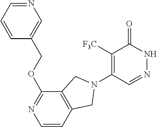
C1([F3C])=C(N2CC3=C(C(OCC4=CN=CC=C4)=NC=C3)C2)C=NNC1=O
